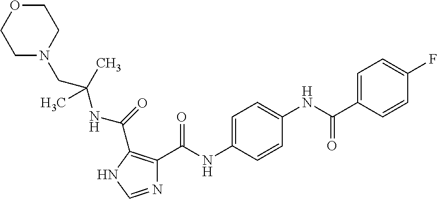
N1=CNC(C(NC(CN2CCOCC2)(C)C)=O)=C1C(NC1=CC=C(NC(C2=CC=C(F)C=C2)=O)C=C1)=O
